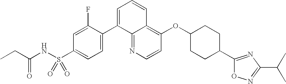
C1=CN=C2C(=C1OC1CCC(C3=NC(C(C)C)=NO3)CC1)C=CC=C2C1=CC=C(S(=O)(NC(CC)=O)=O)C=C1F
